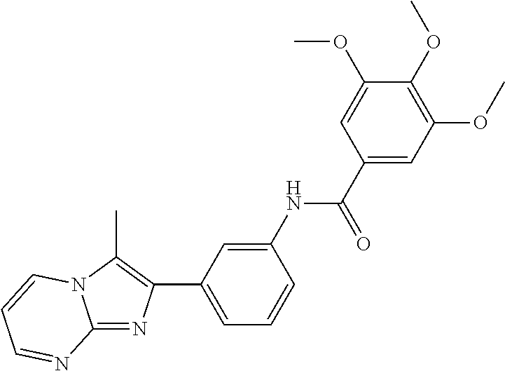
C1=C(NC(C2=CC(OC)=C(OC)C(OC)=C2)=O)C=CC=C1C1=C(C)N2C(=N1)N=CC=C2
